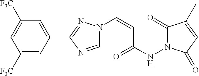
N1(C=CC(NN2C(=O)C(C)=CC2=O)=O)C=NC(C2=CC([F3C])=CC([F3C])=C2)=N1
